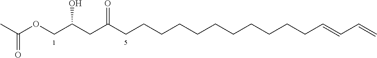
C(OCC(CC(CCCCCCCCCCCC=CC=C)=O)O)(C)=O
